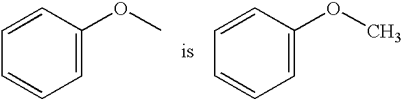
C1=CC(OC)=CC=C1.C1=CC(OC)=CC=C1
